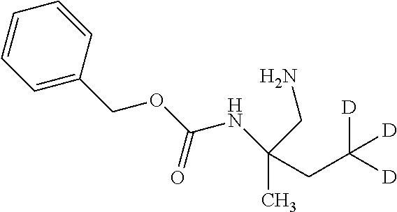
C1=C(COC(NC(CC([D])([D])[D])(C)CN)=O)C=CC=C1
